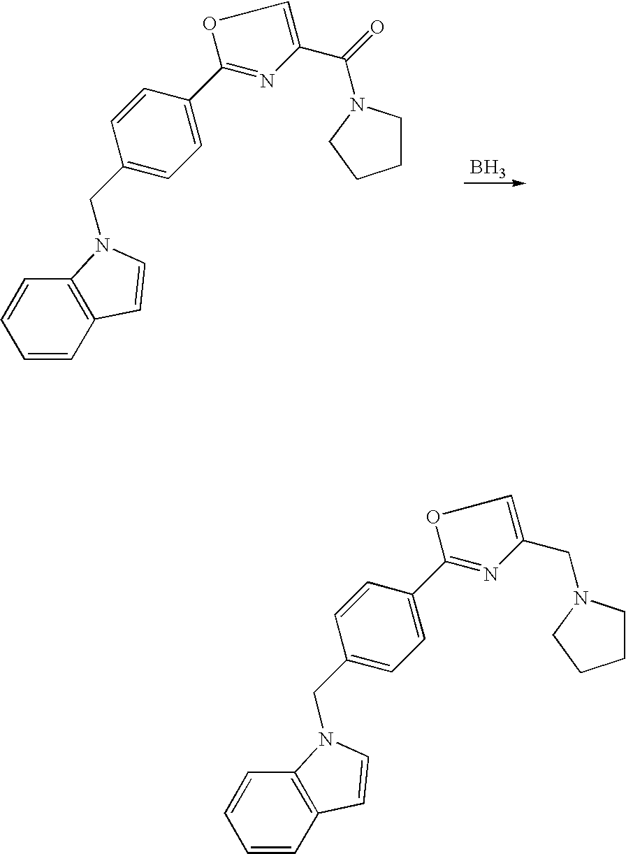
C1=CC2=C(C=C1)N(CC1=CC=C(C3=NC(C(=O)N4CCCC4)=CO3)C=C1)C=C2.B.C1=CC2=C(C=C1)N(CC1=CC=C(C3=NC(CN4CCCC4)=CO3)C=C1)C=C2
